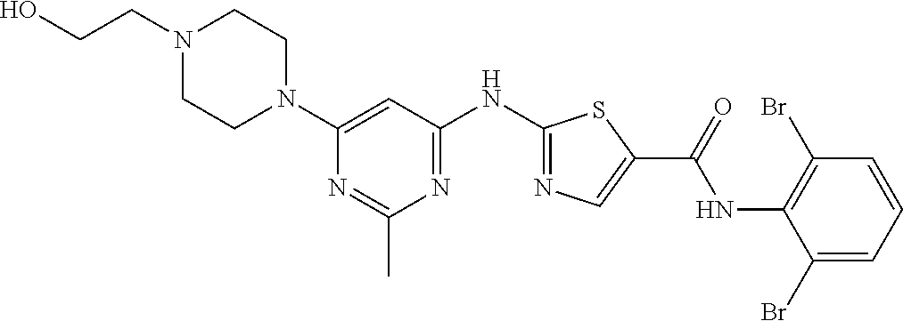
C1=CC=C(Br)C(NC(C2=CN=C(NC3=NC(C)=NC(N4CCN(CCO)CC4)=C3)S2)=O)=C1Br
